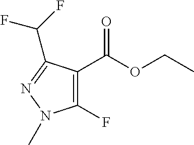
C1(C(OCC)=O)=C(F)N(C)N=C1C(F)F
